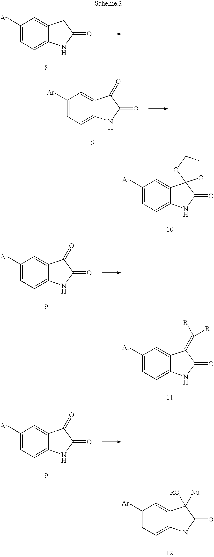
C1([Ar])=CC=C2C(=C1)C1(C(=O)N2)OCCO1.C1([Ar])=CC=C2C(=C1)C(=C([R])[R])C(=O)N2.C1([Ar])=CC=C2C(=C1)CC(=O)N2.C1([Ar])=CC=C2C(=C1)C(=O)C(=O)N2.C1([Ar])=CC=C2C(=C1)C(=O)C(=O)N2.C1([Ar])=CC=C2C(=C1)C(=O)C(=O)N2.C1([Ar])=CC=C2C(=C1)C([RO])([Nu])C(=O)N2
